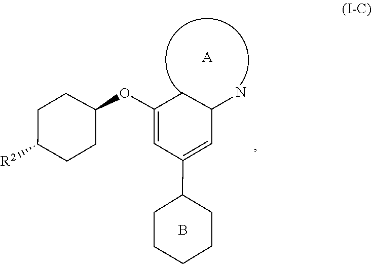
C1=C(OC2CCC([R2])CC2)CC(N)C=C1C1CCCCC1.B.[A]
